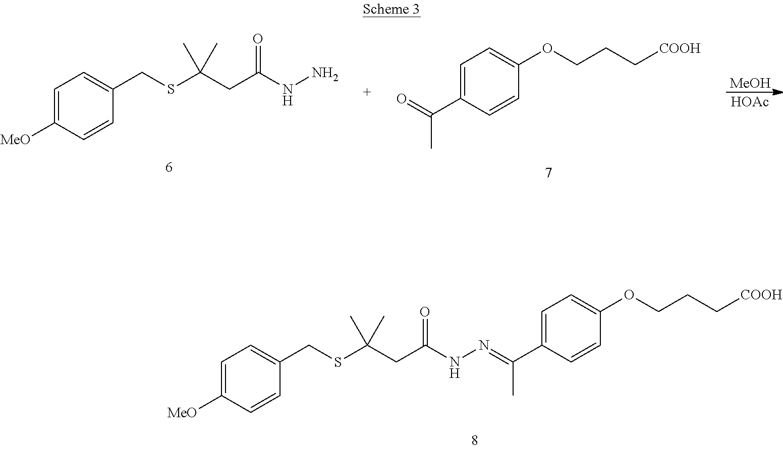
C1=C([MeO])C=CC(CSC(CC(NN=C(C2=CC=C(OCCC[COOH])C=C2)C)=O)(C)C)=C1.[MeOH].[HOAc].C1=C([MeO])C=CC(CSC(CC(NN)=O)(C)C)=C1.C1=C(C(=O)C)C=CC(OCCC[COOH])=C1
